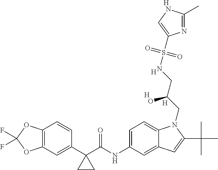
[H].[H].[H].C12=C(C=C(C3(C(NC4=CC=C5C(=C4)C=C(C(C)(C)C)N5CC(CNS(=O)(=O)C4=CNC(C)=N4)O)=O)CC3)C=C1)OC(F)(F)O2.[H]
